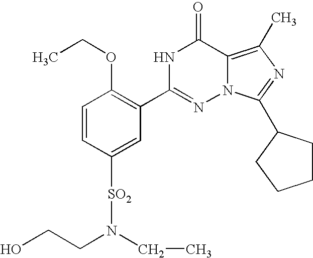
C1=CC([SO2]N(CCO)CC)=CC(C2=NN3C(=C(C)N=C3C3CCCC3)C(=O)N2)=C1OCC
